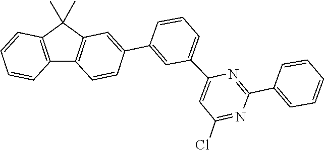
C1(C2=CC=CC=C2)=NC(C2=CC=CC(C3=CC4=C(C5=C(C=CC=C5)C4(C)C)C=C3)=C2)=CC(Cl)=N1
